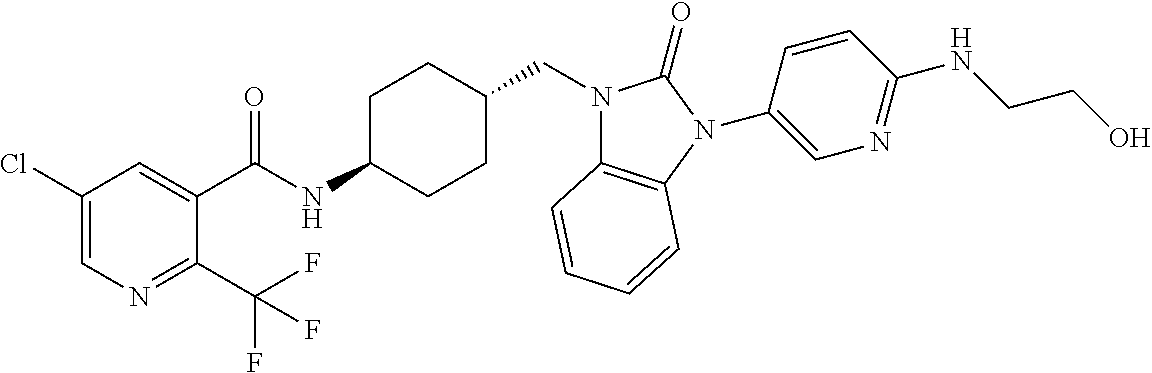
C1(Cl)=CN=C(C(F)(F)F)C(C(NC2CCC(CN3C4=C(N(C5=CN=C(NCCO)C=C5)C3=O)C=CC=C4)CC2)=O)=C1
